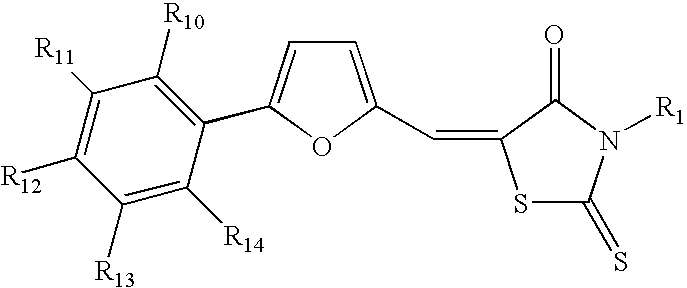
C1([R13])=C([R14])C(C2=CC=C(C=C3SC(=S)N([R1])C3=O)O2)=C([R10])C([R11])=C1[R12]
